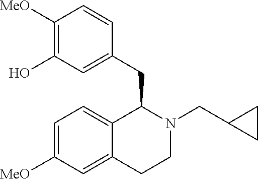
C1([MeO])=C(O)C=C(CC2C3=CC=C([MeO])C=C3CCN2CC2CC2)C=C1
